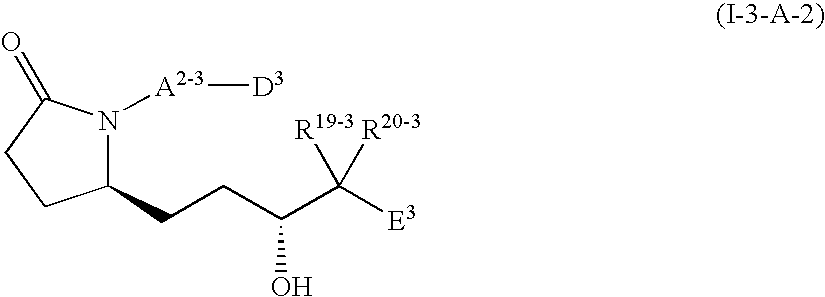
C1(CCC(C([E3])([R19-3])[R20-3])O)N([A2-3][D3])C(=O)CC1
